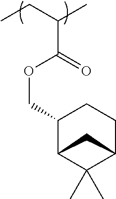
C1(COC(C(CC)C)=O)C2C(C)(C)C(CC1)C2
